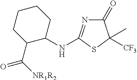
C1(C([NR1R2])=O)C(NC2=NC(=O)C([CF3])(C)S2)CCCC1
